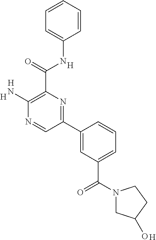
[H].C1(N)=C(C(NC2=CC=CC=C2)=O)N=C(C2=CC(C(=O)N3CC(O)CC3)=CC=C2)C=N1.[H].[H].[H]
